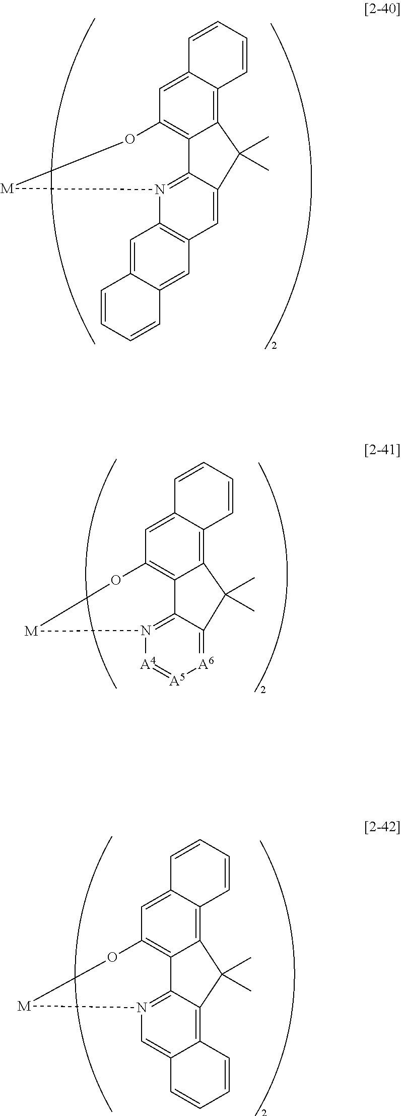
C12=C3C(=CC4=C1C1=N(C5=C(C=C1C2(C)C)C=C1C(=C5)C=CC=C1)[M]O4)C=CC=C3.C12=C3C(=CC4=C1C1=N([A4]=[A5][A6]=C1C2(C)C)[M]O4)C=CC=C3.C12=C3C(=CC4=C1C1=N(C=C5C(=C1C2(C)C)C=CC=C5)[M]O4)C=CC=C3
